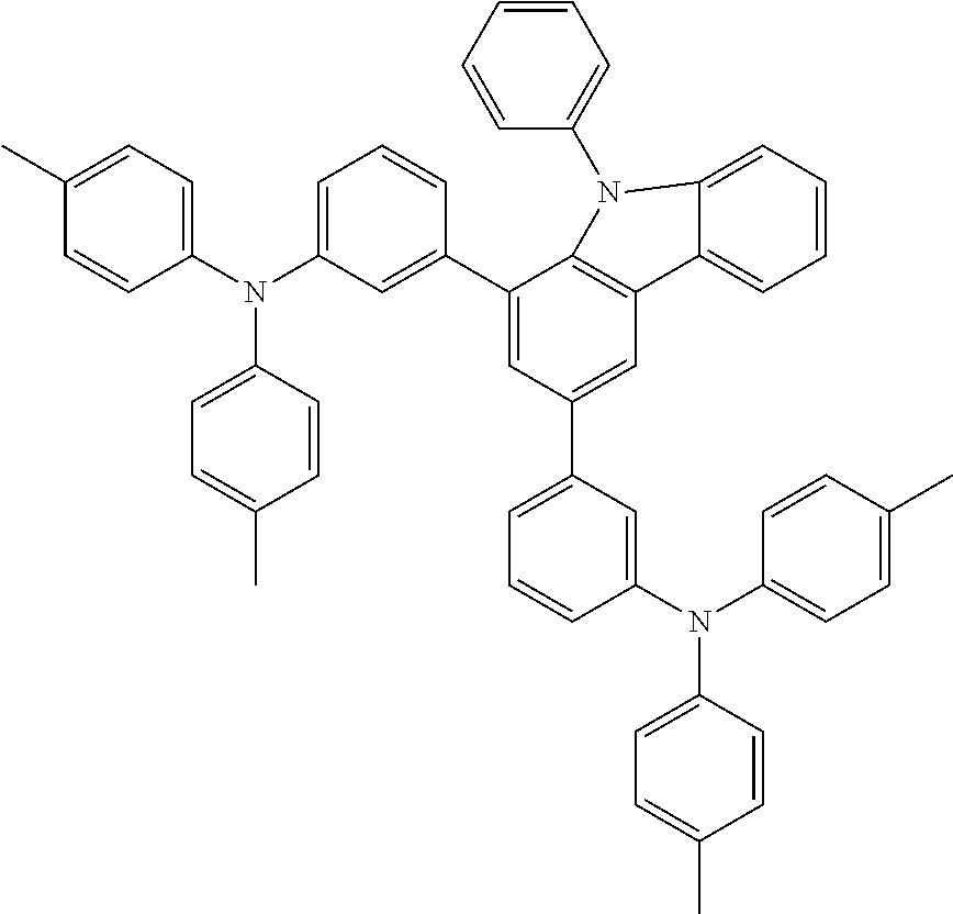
C1(C2=CC(N(C3=CC=C(C)C=C3)C3=CC=C(C)C=C3)=CC=C2)=CC(C2=CC=CC(N(C3=CC=C(C)C=C3)C3=CC=C(C)C=C3)=C2)=CC2=C1N(C1=CC=CC=C1)C1=CC=CC=C21
